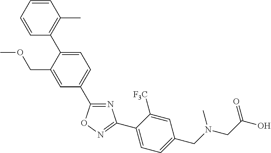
N1=C(C2=CC=C(C3=C(C)C=CC=C3)C(COC)=C2)ON=C1C1=CC=C(CN(CC(O)=O)C)C=C1[F3C]
